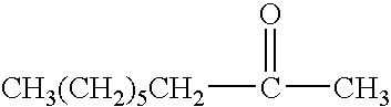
[CH3(CH2)5CH2]C(=O)C
